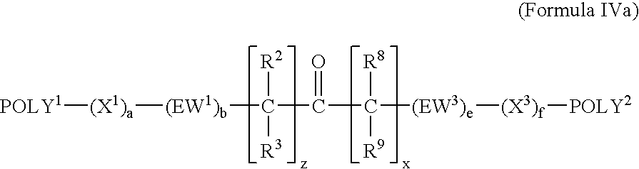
C([(EW1)b][(X1)a][POLY1])([R2])([R3])C(C([(EW3)e][(X3)f][POLY2])([R8])[R9])=O
